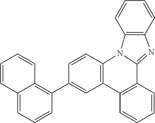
C12=CC=CC(C3=CC4=C(C=C3)N3C(=NC5=C3C=CC=C5)C3=C4C=CC=C3)=C1C=CC=C2
